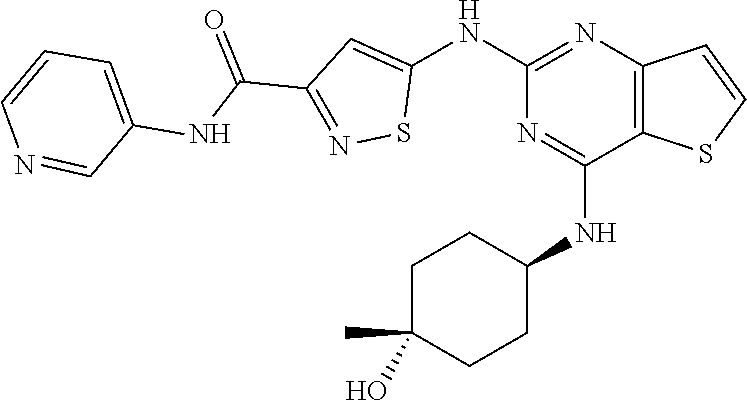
C1(NC2=CC(C(=O)NC3=CC=CN=C3)=NS2)=NC2=C(C(NC3CCC(O)(C)CC3)=N1)SC=C2
